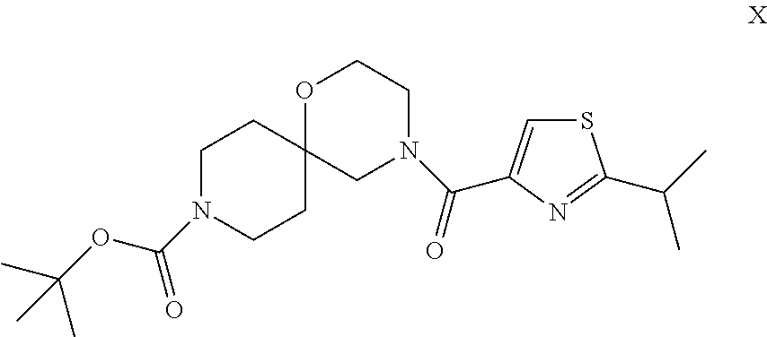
N1(C(OC(C)(C)C)=O)CCC2(CC1)OCCN(C(=O)C1=CSC(C(C)C)=N1)C2
